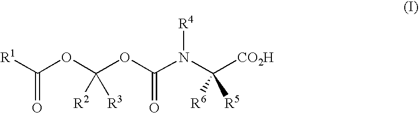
C(OC(OC(N(C([CO2H])([R5])[R6])[R4])=O)([R3])[R2])([R1])=O
